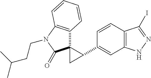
C1(C2C3(C2)C2=C(N(CCC(C)C)C3=O)C=CC=C2)=CC2=C(C=C1)C(I)=NN2
